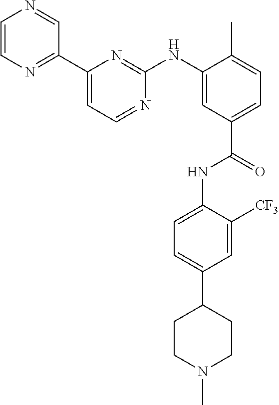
C1=CN=C(C2=CC=NC(NC3=CC(C(=O)NC4=CC=C(C5CCN(C)CC5)C=C4[CF3])=CC=C3C)=N2)C=N1
